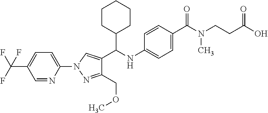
C1=NC(N2C=C(C(NC3=CC=C(C(=O)N(CCC(O)=O)C)C=C3)C3CCCCC3)C(COC)=N2)=CC=C1C(F)(F)F
